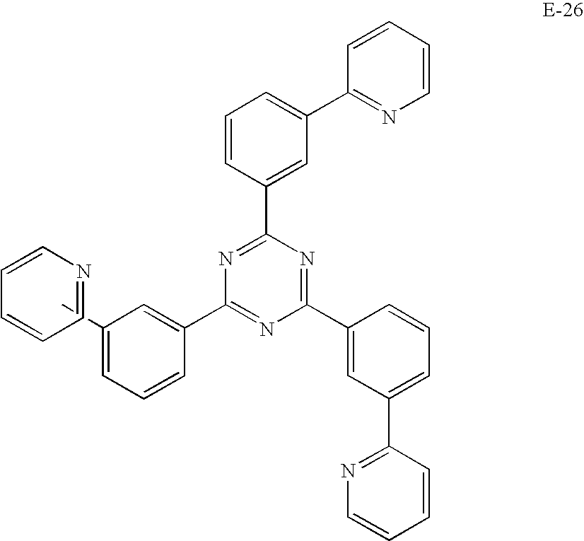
C1=NC=CC=C1.CC1=CC=CC(C2=NC(C3=CC(C4=NC=CC=C4)=CC=C3)=NC(C3=CC(C4=NC=CC=C4)=CC=C3)=N2)=C1
